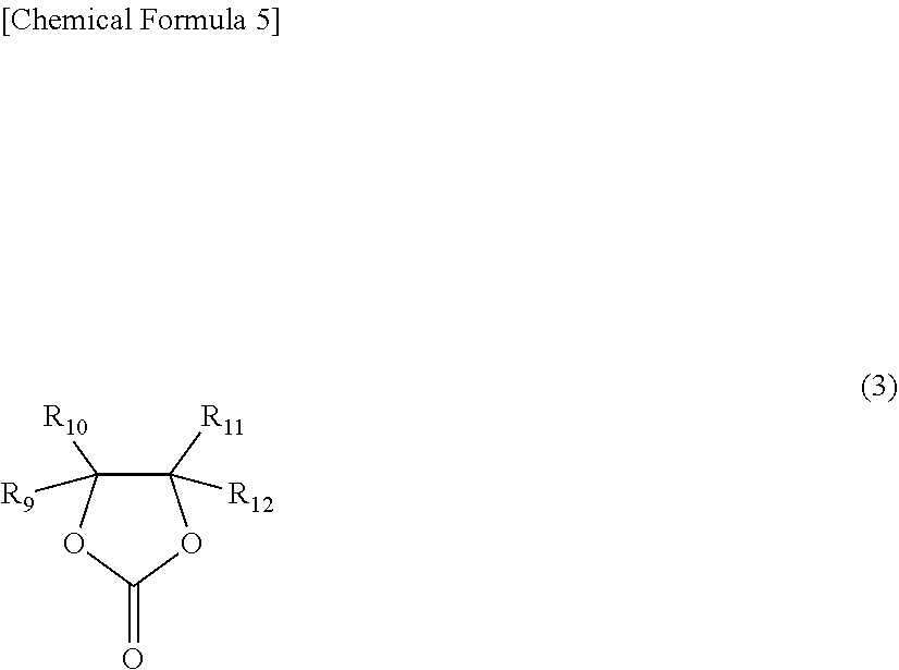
C1([R11])([R12])C([R10])([R9])OC(=O)O1
